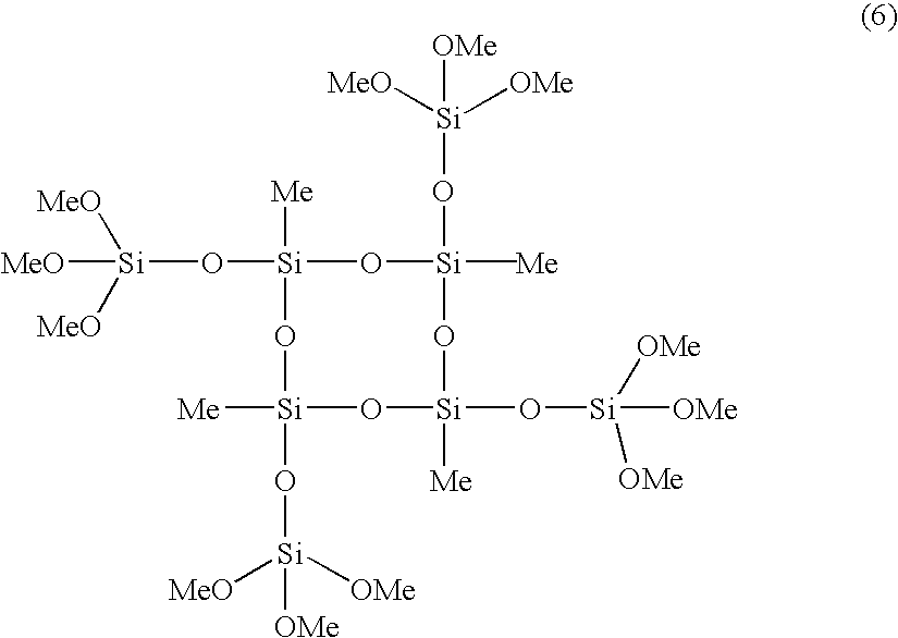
[Si]1(O[Si]([MeO])([MeO])[MeO])([Me])O[Si]([Me])(C)(O[Si]([MeO])([OMe])[OMe])O[Si](O[Si]([OMe])([OMe])[OMe])([Me])O[Si]([Me])(O[Si]([OMe])([MeO])[OMe])O1
